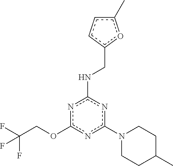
c1(N2CCC(C)CC2)nc(NCc2oc(C)cc2)nc(OCC(F)(F)F)n1
